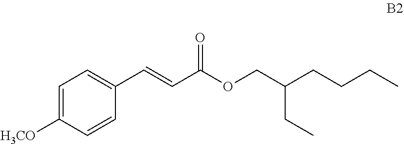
C(C(CC)CCCC)OC(C=CC1=CC=C([H3CO])C=C1)=O
